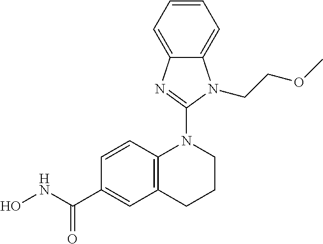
C1=CC=C2C(=C1)N(CCOC)C(N1C3=C(CCC1)C=C(C(NO)=O)C=C3)=N2
